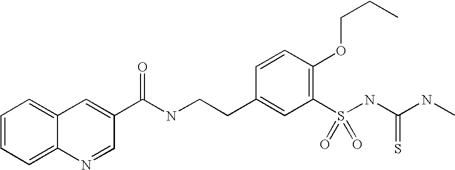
C1=CC=C2C(=C1)C=C(C(NCCC1=CC(S(NC(NC)=S)(=O)=O)=C(OCCC)C=C1)=O)C=N2
